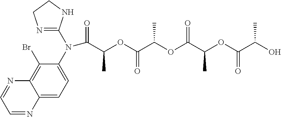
C(OC(C(OC(C(OC(C(=O)N(C1=CC=C2C(=C1Br)N=CC=N2)C1=NCCN1)C)=O)C)=O)C)(C(O)C)=O
